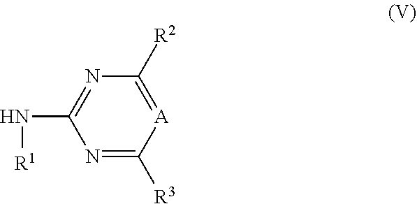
C1(N[R1])=NC([R2])=[A]C([R3])=N1
